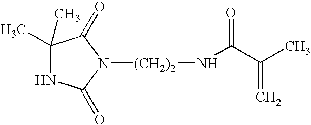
C1(C)(C)NC(=O)N([(CH2)2]NC(C(C)=C)=O)C1=O
